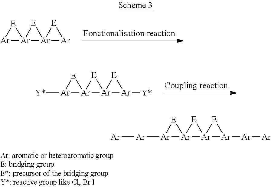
[Ar]1[Ar]2([E]1)[Ar]1([Ar][E]1)[E]2.[Ar]1([Y*])[Ar]2([E]1)[Ar]1([Ar]([Y*])[E]1)[E]2.[Ar]1([Ar][Ar])[Ar]2([E]1)[Ar]1([Ar]([Ar][Ar])[E]1)[E]2
